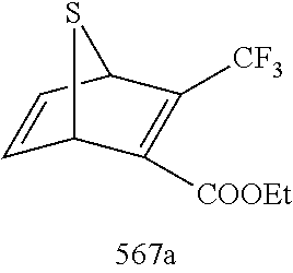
C1=CC2C([CF3])=C([COOEt])C1S2
